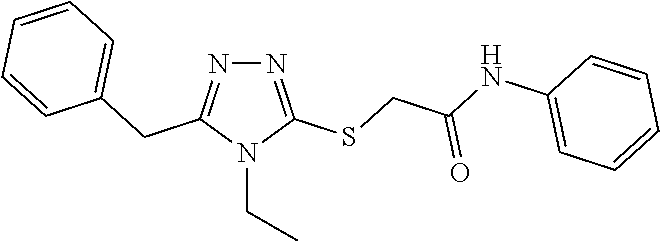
N1=C(SCC(NC2=CC=CC=C2)=O)N(CC)C(CC2=CC=CC=C2)=N1
